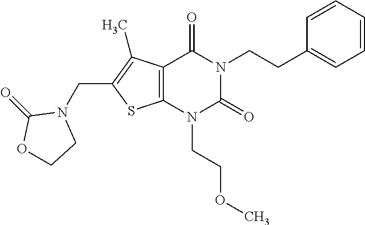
C12=C(N(CCOC)C(=O)N(CCC3=CC=CC=C3)C1=O)SC(CN1CCOC1=O)=C2C
